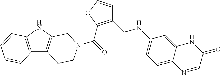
C(=O)(N1CCC2=C(NC3=C2C=CC=C3)C1)C1=C(CNC2=CC=C3C(=C2)NC(=O)C=N3)C=CO1
